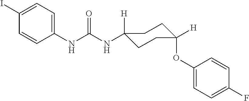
C1(NC(NC2([H])CCC(OC3=CC=C(F)C=C3)([H])CC2)=O)=CC=C(I)C=C1
